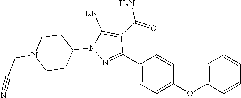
C1(C2=NN(C3CCN(CC#N)CC3)C(N)=C2C(=O)N)=CC=C(OC2=CC=CC=C2)C=C1
